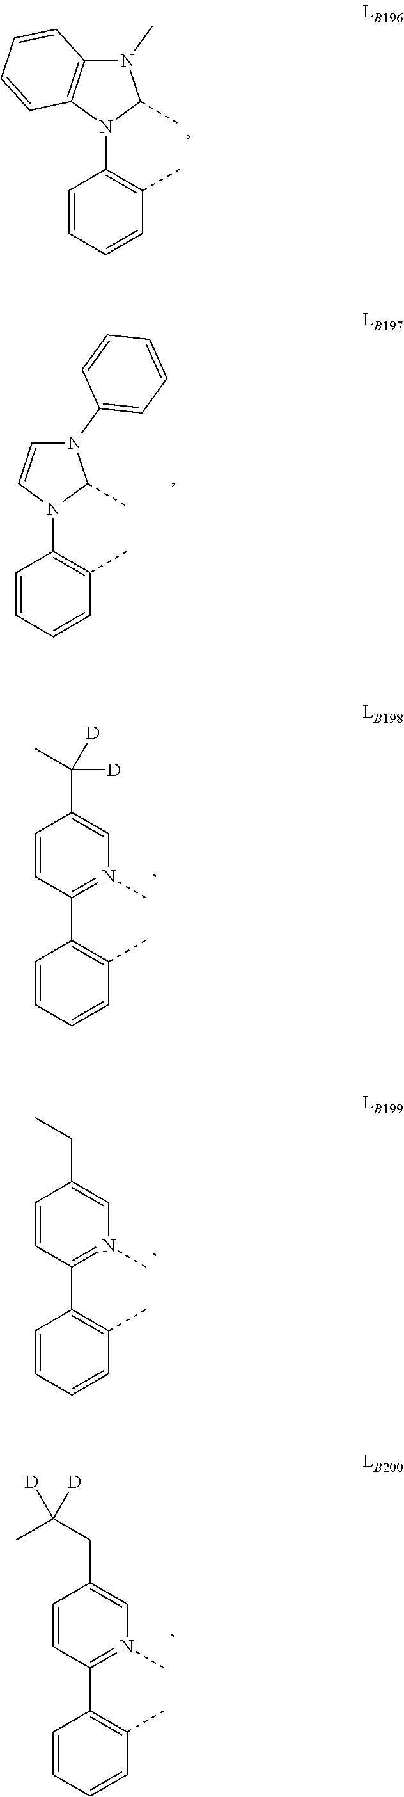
N1(C2=C(C)C=CC=C2)C(C)N(C)C2=C1C=CC=C2.N1(C2=C(C)C=CC=C2)C(C)N(C2=CC=CC=C2)C=C1.C1(C2=N(C)C=C(C([D])([D])C)C=C2)=C(C)C=CC=C1.C1(C2=N(C)C=C(CC)C=C2)=C(C)C=CC=C1.C1(C2=N(C)C=C(CC(C)([D])[D])C=C2)=C(C)C=CC=C1
